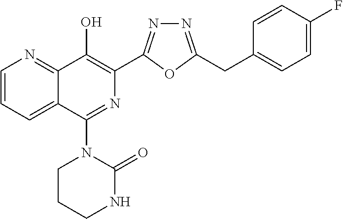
C1=CC=C2C(=N1)C(O)=C(C1=NN=C(CC3=CC=C(F)C=C3)O1)N=C2N1CCCNC1=O
